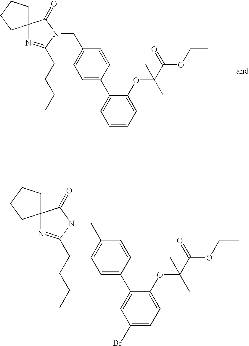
C12(N=C(CCCC)N(CC3=CC=C(C4=CC=CC=C4OC(C(OCC)=O)(C)C)C=C3)C1=O)CCCC2.C12(N=C(CCCC)N(CC3=CC=C(C4=CC(Br)=CC=C4OC(C(OCC)=O)(C)C)C=C3)C1=O)CCCC2
